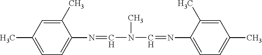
C1(N=CN(C=NC2=CC=C(C)C=C2C)C)=CC=C(C)C=C1C
